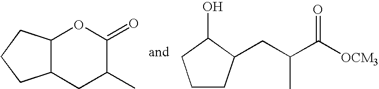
C12C(CC(C)C(=O)O1)CCC2.C1CC(CC(C([OCM3])=O)C)C(O)C1
